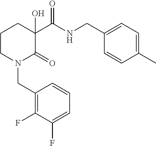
C1CN(CC2=C(F)C(F)=CC=C2)C(=O)C(O)(C(NCC2=CC=C(C)C=C2)=O)C1
